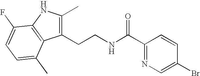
C1(CCNC(C2=NC=C(Br)C=C2)=O)=C(C)NC2=C1C(C)=CC=C2F
